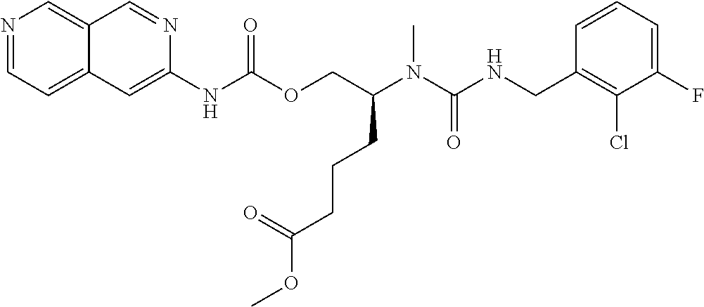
C1=CC(CNC(N(C(COC(NC2=CC3=CC=NC=C3C=N2)=O)CCCC(OC)=O)C)=O)=C(Cl)C(F)=C1
